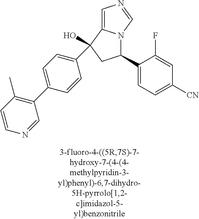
C1=CC(C2(O)C3=CN=CN3C(C3=CC=C([CN])C=C3F)C2)=CC=C1C1=C(C)C=CN=C1
